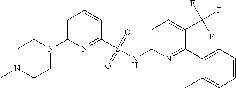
C1N(C)CCN(C2=CC=CC(S(NC3=CC=C(C(F)(F)F)C(C4=CC=CC=C4C)=N3)(=O)=O)=N2)C1
